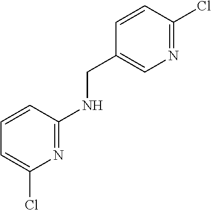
C1=CC(Cl)=NC=C1CNC1=NC(Cl)=CC=C1
